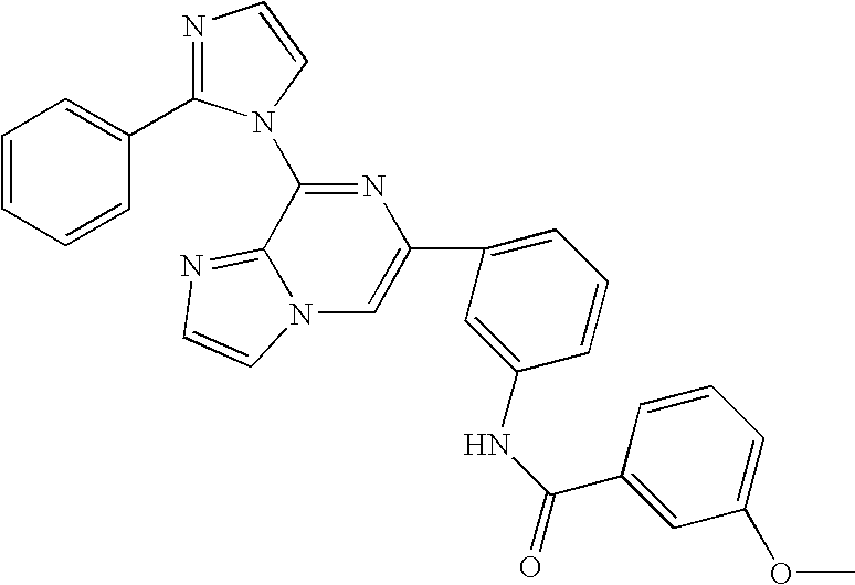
C1(C2=CN3C(=NC=C3)C(N3C(C4=CC=CC=C4)=NC=C3)=N2)=CC=CC(NC(=O)C2=CC(OC)=CC=C2)=C1
